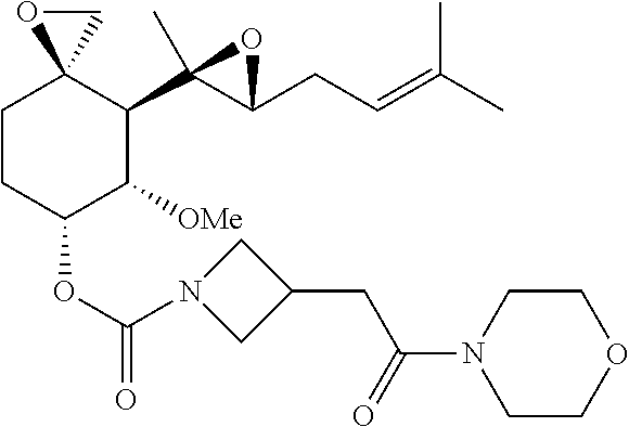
C1CC(OC(=O)N2CC(CC(=O)N3CCOCC3)C2)C([OMe])C(C2(C)C(CC=C(C)C)O2)C12CO2
